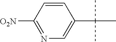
C1=CC([O2N])=NC=C1C(C)(C)C
